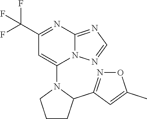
C12=NC=NN1C(N1CCCC1C1=NOC(C)=C1)=CC(C(F)(F)F)=N2
